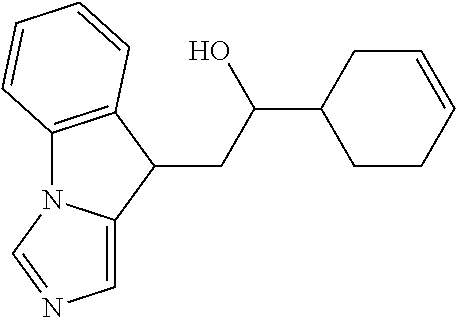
C12=C(C(CC(C3CC=CCC3)O)C3=CN=CN13)C=CC=C2
